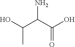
OC(C(C(O)C)N)=O
